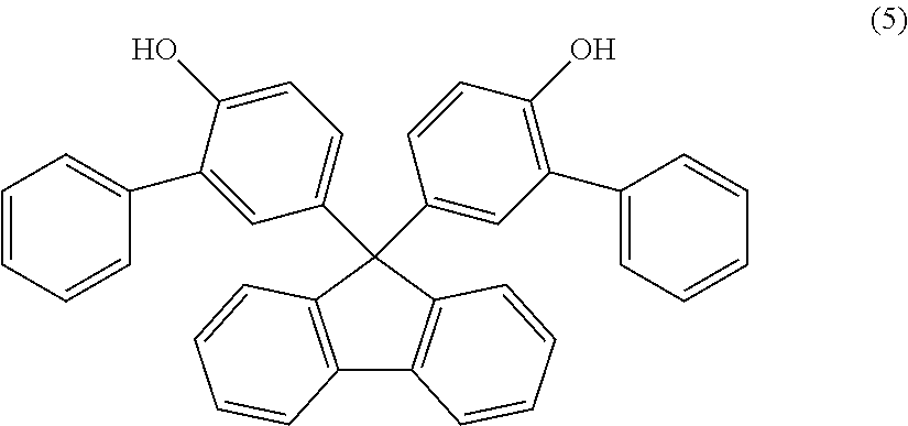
C12=C(C=CC=C1)C(C1=CC=C(O)C(C3=CC=CC=C3)=C1)(C1=CC(C3=CC=CC=C3)=C(O)C=C1)C1=C2C=CC=C1
